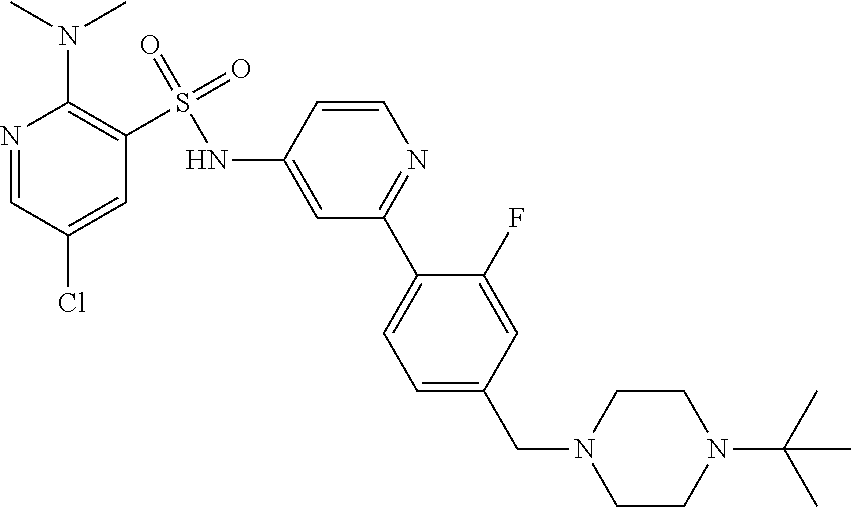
N1=C(C2=CC=C(CN3CCN(C(C)(C)C)CC3)C=C2F)C=C(NS(C2=C(N(C)C)N=CC(Cl)=C2)(=O)=O)C=C1
